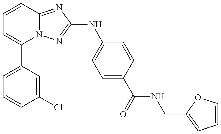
C1=C(C2=CC=CC3=NC(NC4=CC=C(C(=O)NCC5=CC=CO5)C=C4)=NN23)C=C(Cl)C=C1
